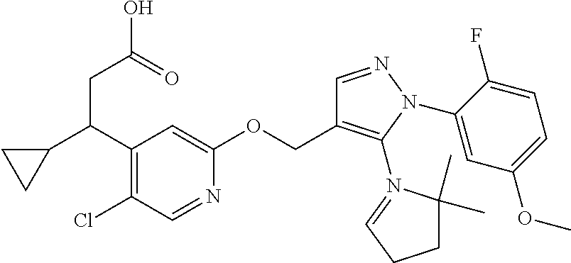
C1=NC(OCC2=C(N3=CCCC3(C)C)N(C3=CC(OC)=CC=C3F)N=C2)=CC(C(C2CC2)CC(O)=O)=C1Cl
